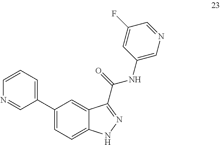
C1(NC(=O)C2=NNC3=CC=C(C4=CC=CN=C4)C=C32)=CN=CC(F)=C1
